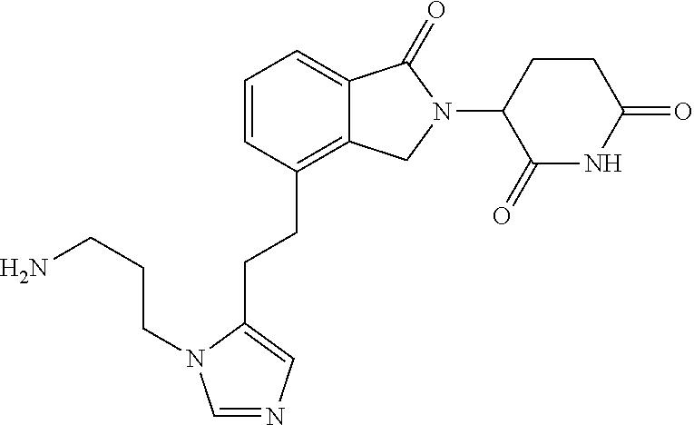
N1C(=O)C(N2CC3=C(CCC4=CN=CN4CCCN)C=CC=C3C2=O)CCC1=O
